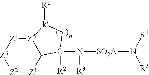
[Z5]12[Z4][Z3][Z2][Z1]C1C(N([SO2A]N([R4])[R5])[R3])([R2])C[k]2[R1]
